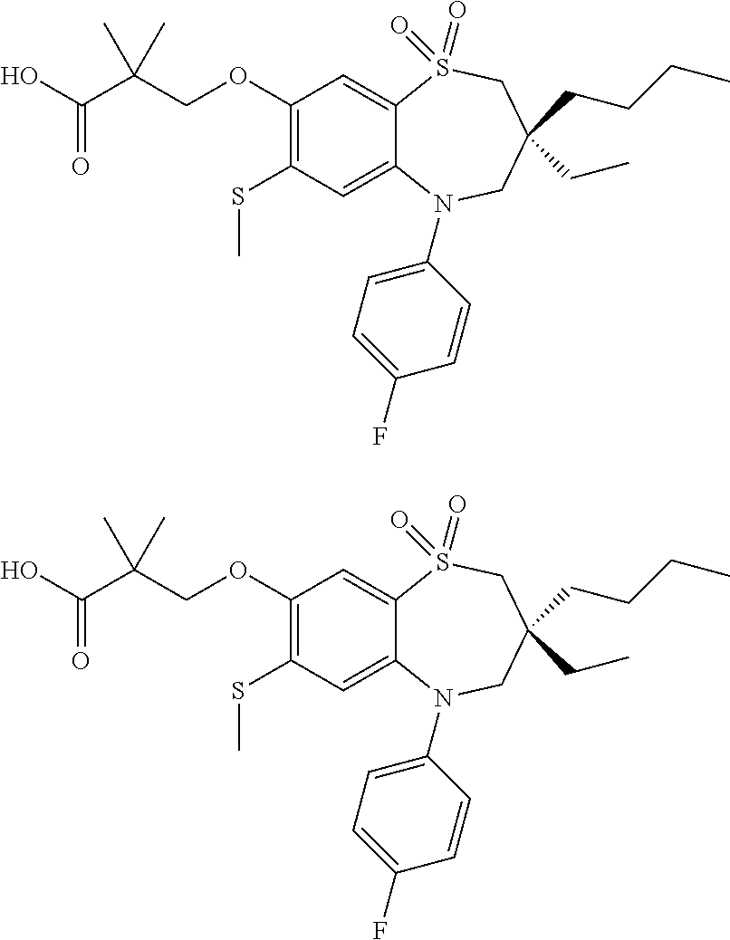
C1=C(F)C=CC(N2C3=CC(SC)=C(OCC(C(O)=O)(C)C)C=C3S(=O)(=O)CC(CCCC)(CC)C2)=C1.C1=C(F)C=CC(N2C3=CC(SC)=C(OCC(C(O)=O)(C)C)C=C3S(=O)(=O)CC(CCCC)(CC)C2)=C1
